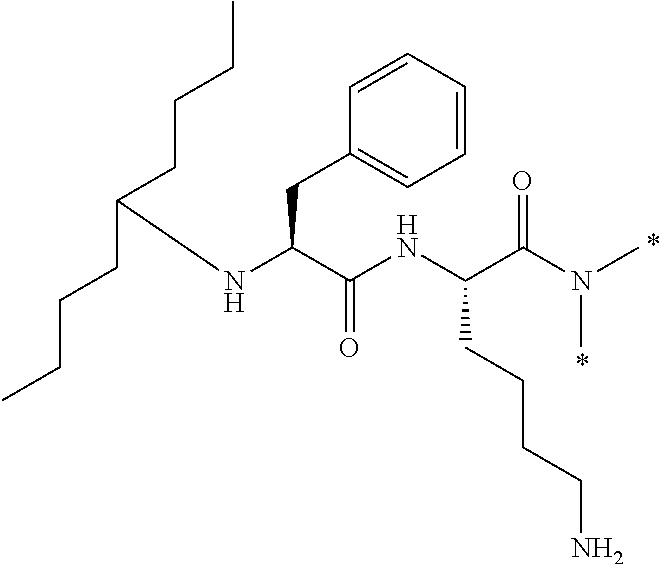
N(C)(C(C(NC(C(CC1=CC=CC=C1)NC(CCCC)CCCC)=O)CCCCN)=O)C
